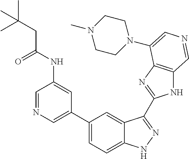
C1(C2=CN=CC(NC(CC(C)(C)C)=O)=C2)=CC=C2C(=C1)C(C1=NC3=C(N1)C=NC=C3N1CCN(C)CC1)=NN2
